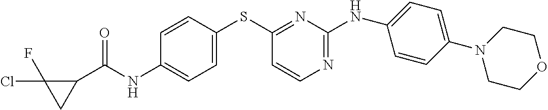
C1=CC(SC2=NC(NC3=CC=C(N4CCOCC4)C=C3)=NC=C2)=CC=C1NC(C1C(Cl)(F)C1)=O
